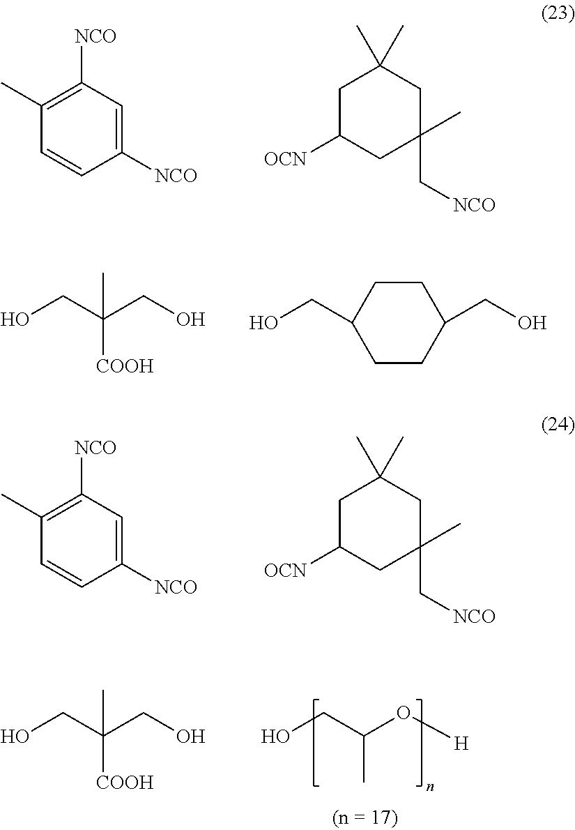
C1([NCO])=CC([NCO])=C(C)C=C1.C1C([OCN])CC(C[NCO])(C)CC1(C)C.OCC(CO)(C)[COOH].C1CC(CO)CCC1CO.C1([NCO])=CC([NCO])=C(C)C=C1.C1C([OCN])CC(C[NCO])(C)CC1(C)C.OCC(O[H])C.OCC(CO)(C)[COOH]
